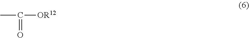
C([OR12])(C)=O
